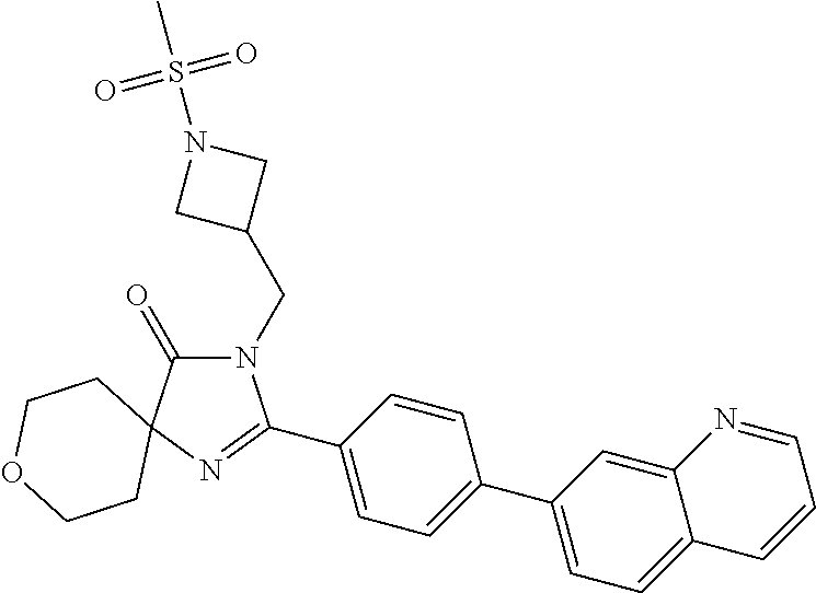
N1(CC2CN(S(C)(=O)=O)C2)C(=O)C2(N=C1C1=CC=C(C3=CC=C4C(=C3)N=CC=C4)C=C1)CCOCC2
